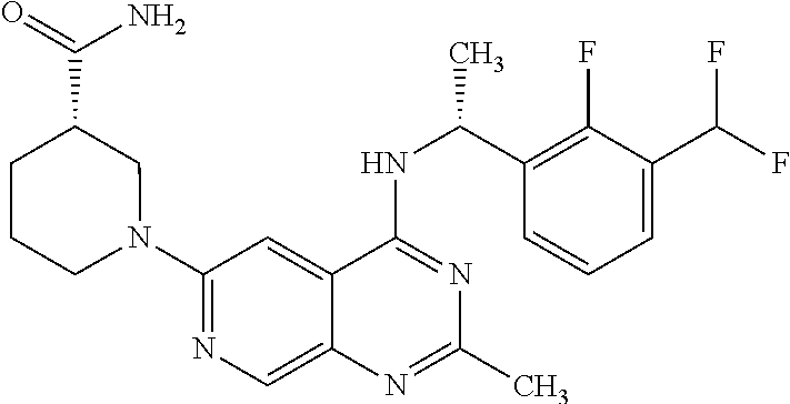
N1(C2=NC=C3C(=C2)C(NC(C2=C(F)C(C(F)F)=CC=C2)C)=NC(C)=N3)CC(C(N)=O)CCC1
